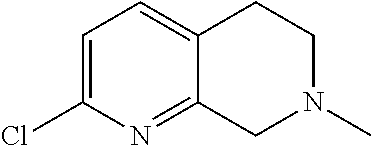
C1=C(Cl)N=C2C(=C1)CCN(C)C2
